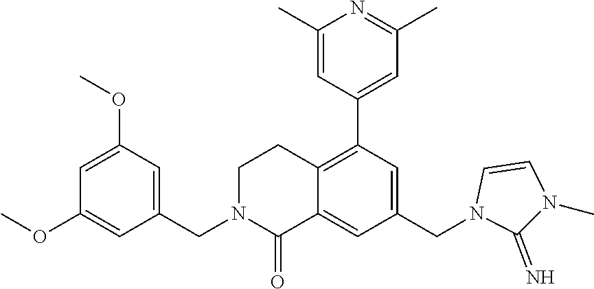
C1=C(OC)C=C(CN2CCC3=C(C4=CC(C)=NC(C)=C4)C=C(CN4C=CN(C)C4=N)C=C3C2=O)C=C1OC
